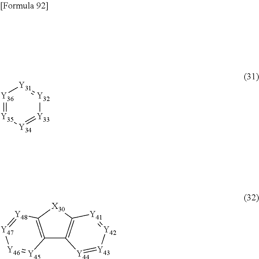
[Y36]1=[Y35][Y34]=[Y33][Y32]=[Y31]1.C12=C([X30]C3=C1[Y44]=[Y43][Y42]=[Y41]3)[Y48]=[Y47][Y46]=[Y45]2
